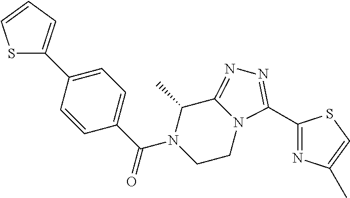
C1(C2=CC=CS2)=CC=C(C(N2CCN3C(=NN=C3C3=NC(C)=CS3)C2C)=O)C=C1
